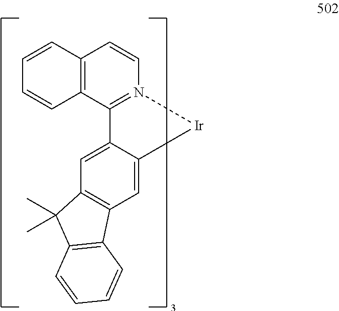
C12=C(C3=N(C=C1)[Ir]C1=CC4=C(C=C31)C(C)(C)C1=C4C=CC=C1)C=CC=C2
